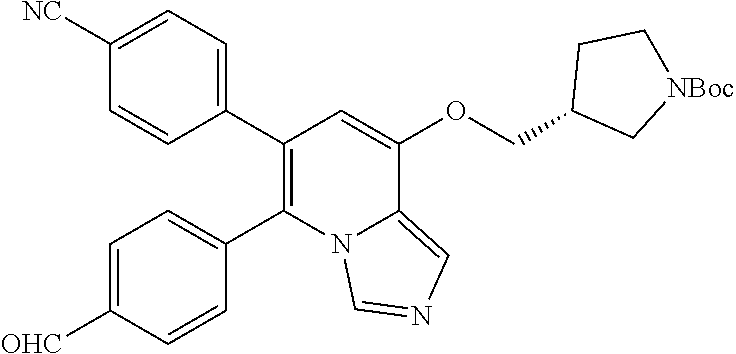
C1=CC(C2=C(C3=CC=C([OHC])C=C3)N3C(=CN=C3)C(OCC3C[NBoc]CC3)=C2)=CC=C1[NC]
